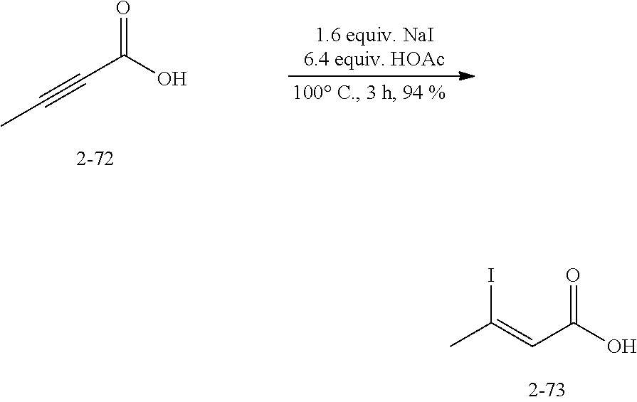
CC(=CC(=O)O)I.CC#CC(O)=O
